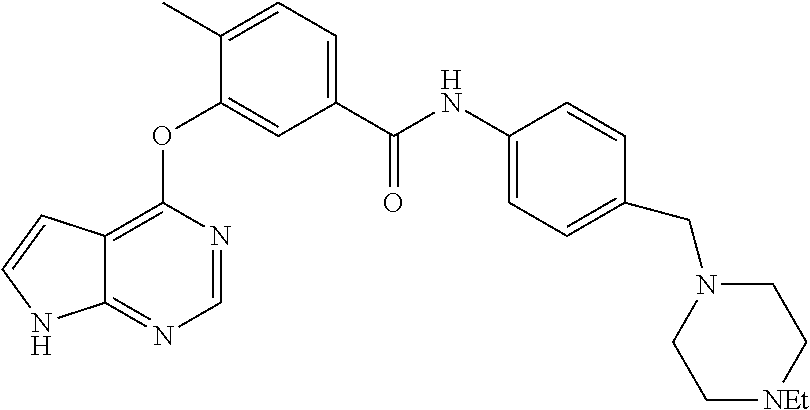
O(C1=CC(C(NC2=CC=C(CN3CC[NEt]CC3)C=C2)=O)=CC=C1C)C1=C2C(=NC=N1)NC=C2
